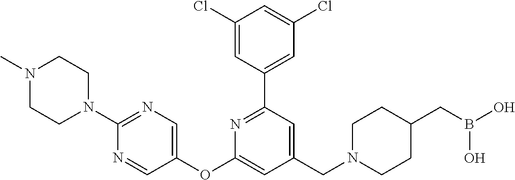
C1(Cl)=CC(C2=NC(OC3=CN=C(N4CCN(C)CC4)N=C3)=CC(CN3CCC(CB(O)O)CC3)=C2)=CC(Cl)=C1
